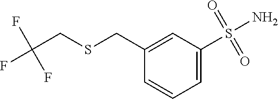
C1(CSCC(F)(F)F)=CC(S(=O)(=O)N)=CC=C1
